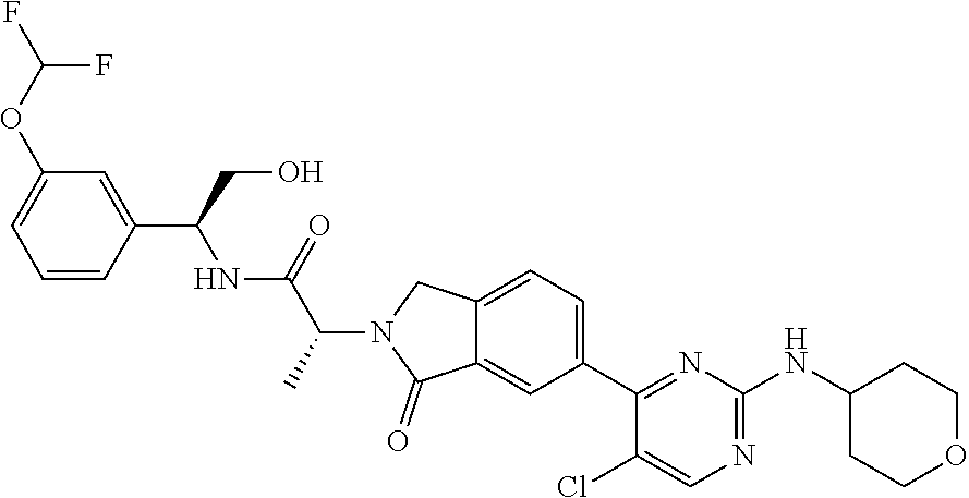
C12=CC(C3=NC(NC4CCOCC4)=NC=C3Cl)=CC=C1CN(C(C(NC(C1=CC(OC(F)F)=CC=C1)CO)=O)C)C2=O
